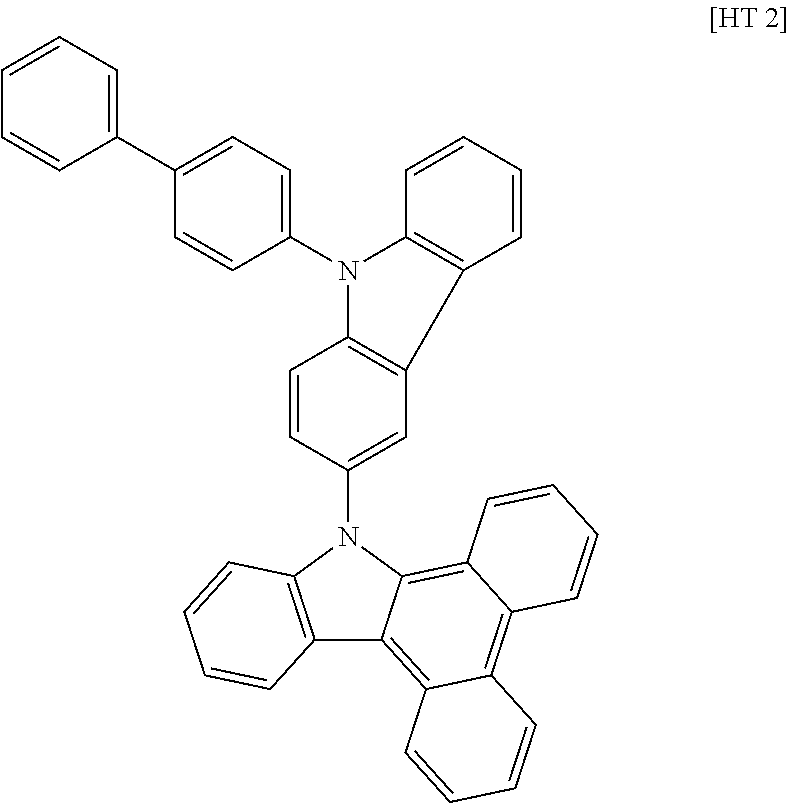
C12=C(N(C3=CC4=C(C=C3)N(C3=CC=C(C5=CC=CC=C5)C=C3)C3=C4C=CC=C3)C3=C4C(=C5C(=C13)C=CC=C5)C=CC=C4)C=CC=C2
